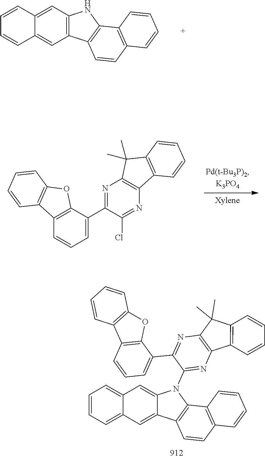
C12=C(C=CC3=C1NC1=C3C=C3C(=C1)C=CC=C3)C=CC=C2.N1=C(C2=CC=CC3=C2OC2=C3C=CC=C2)C(Cl)=NC2=C1C(C)(C)C1=C2C=CC=C1.N1=C(C2=CC=CC3=C2OC2=C3C=CC=C2)C(N2C3=C(C=CC4=C3C=CC=C4)C3=CC4=CC=CC=C4C=C23)=NC2=C1C(C)(C)C1=C2C=CC=C1
